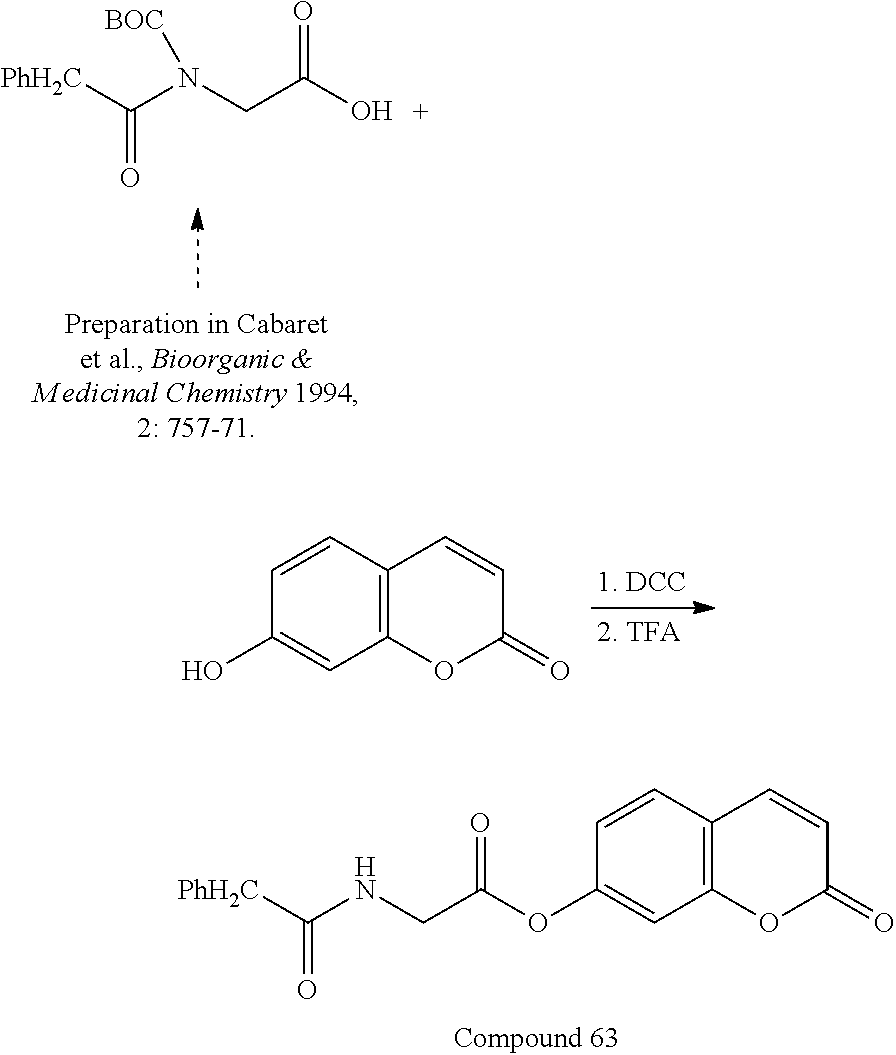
O=C([PhH2C])N(CC(O)=O)[BOC].C12=C(C=CC(O)=C1)C=CC(=O)O2.C12=C(C=CC(OC(CNC([PhH2C])=O)=O)=C1)C=CC(=O)O2
